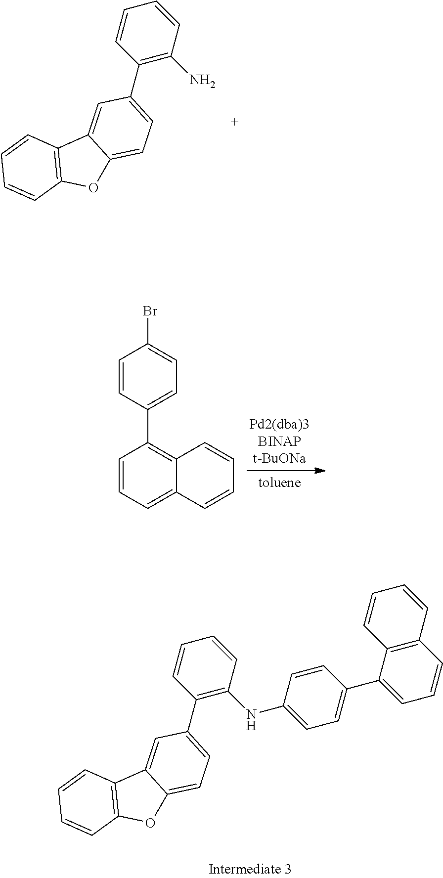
C12=CC(C3=C(N)C=CC=C3)=CC=C1OC1=C2C=CC=C1.C1=CC=C2C(=C1C1=CC=C(Br)C=C1)C=CC=C2.C12=CC(C3=C(NC4=CC=C(C5=CC=CC6=C5C=CC=C6)C=C4)C=CC=C3)=CC=C1OC1=C2C=CC=C1
